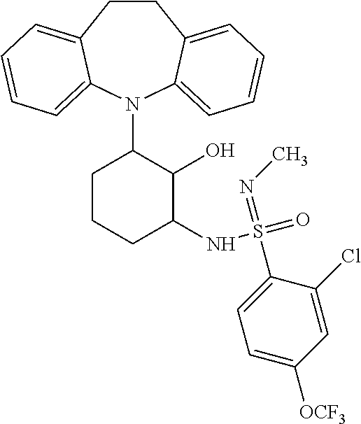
C1CC2=CC=CC=C2N(C2CCCC(NS(=O)(=NC)C3=CC=C([OCF3])C=C3Cl)C2O)C2=CC=CC=C12
